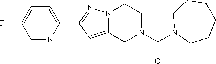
C1=NC(C2=NN3C(=C2)CN(C(N2CCCCCC2)=O)CC3)=CC=C1F
